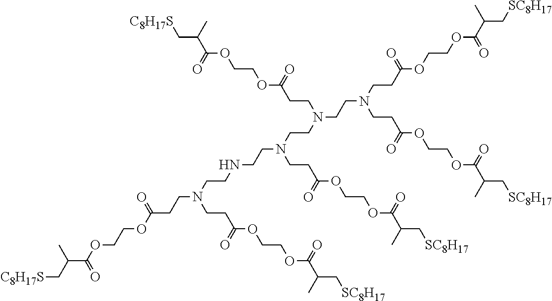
[C8H17S]CC(C(OCCOC(CCN(CCN(CCC(OCCOC(C(C[SC8H17])C)=O)=O)CCC(OCCOC(C(C[SC8H17])C)=O)=O)CCN(CCC(OCCOC(C(C[SC8H17])C)=O)=O)CCNCCN(CCC(OCCOC(C(C[SC8H17])C)=O)=O)CCC(OCCOC(C(C[C8H17S])C)=O)=O)=O)=O)C
